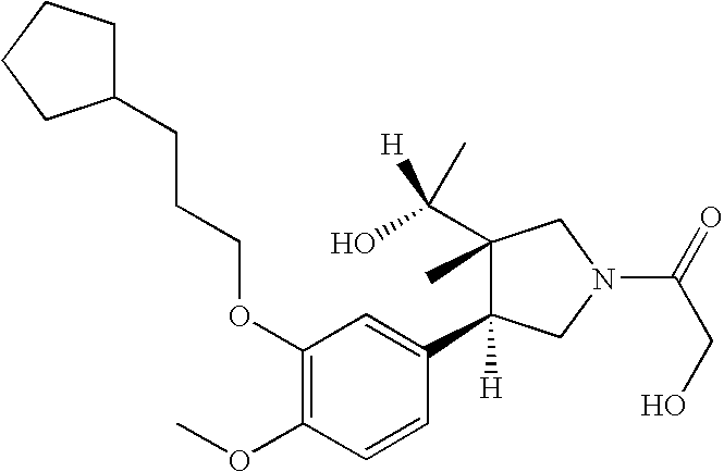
C1(C([H])(C)O)(C)C(C2=CC(OCCCC3CCCC3)=C(OC)C=C2)([H])CN(C(=O)CO)C1
